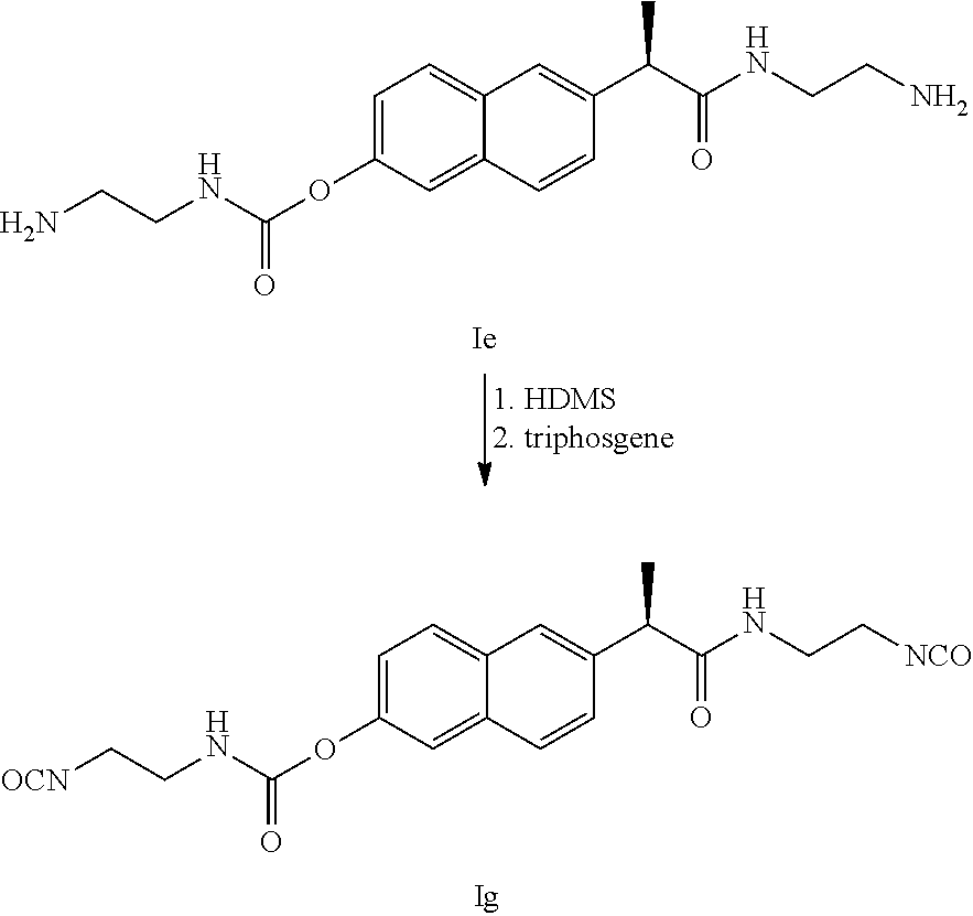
C1=C(OC(=O)NCCN)C=C2C(=C1)C=C(C(C(NCCN)=O)C)C=C2.C1=C(OC(=O)NCC[OCN])C=C2C(=C1)C=C(C(C(NCC[NCO])=O)C)C=C2
